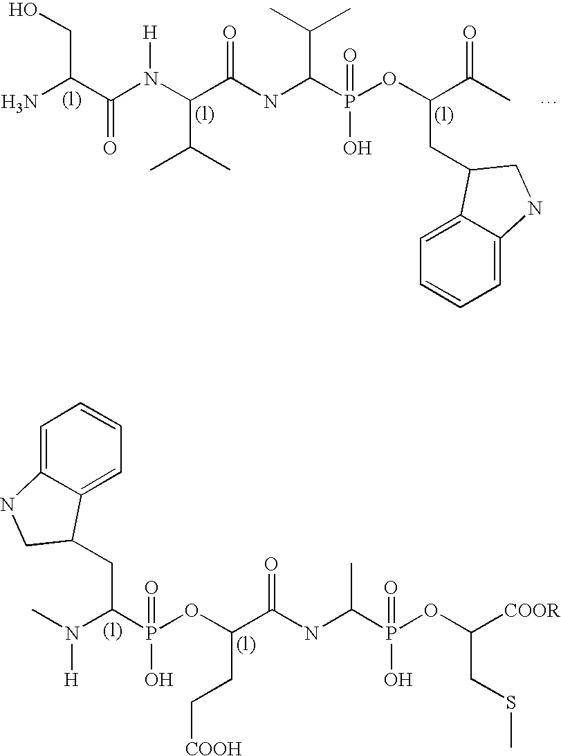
NC(C(N(C(C(NC(P(OC(C(C)=O)CC1C2=CC=CC=C2NC1)(=O)O)C(C)C)=O)C(C)C)[H])=O)CO.CN(C(P(OC(C(NC(P(OC([COOR])CSC)(=O)O)C)=O)CC[COOH])(=O)O)CC1C2=CC=CC=C2NC1)[H]
